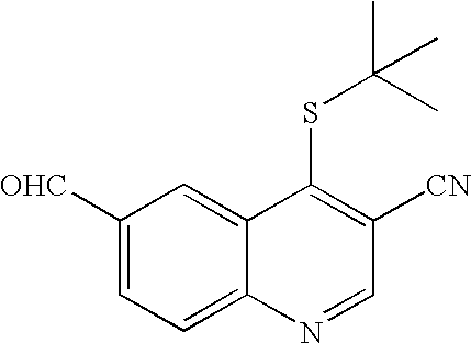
C1([OHC])=CC=C2C(=C1)C(SC(C)(C)C)=C([CN])C=N2
